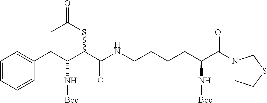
C1=CC=CC(CC(C(C(NCCCCC(C(N2CCSC2)=O)N[Boc])=O)SC(C)=O)N[Boc])=C1
